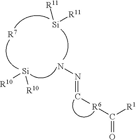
C(=O)([R6]C=NN)[R1].[R11][Si][R11].[R10][Si][R10].[R7]
